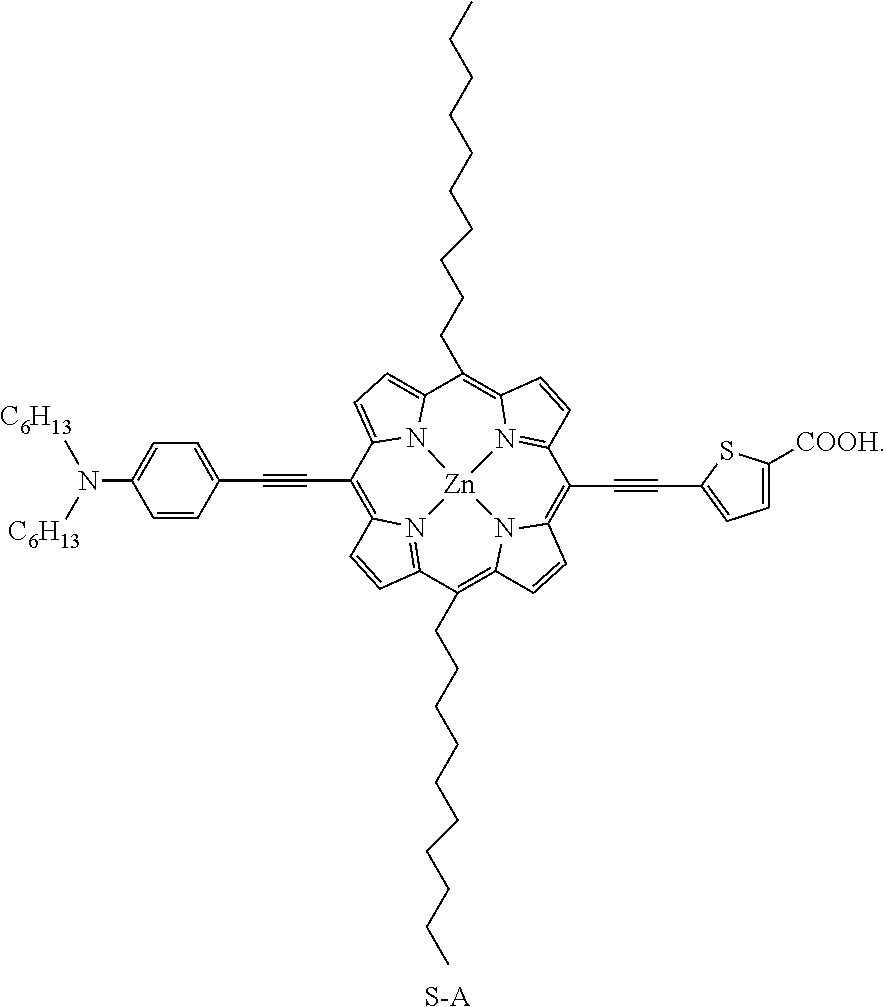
[S-A].C1(C#CC2=CC=C(N([C6H13])[C6H13])C=C2)=C2N3=C(C=C2)C(CCCCCCCCCC)=C2N4C(=C(C#CC5=CC=C([COOH])S5)C5=N6C(=C(CCCCCCCCCC)C7=CC=C1N7[Zn]643)C=C5)C=C2
